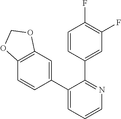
C12=C(C=C(C3=CC=CN=C3C3=CC(F)=C(F)C=C3)C=C1)OCO2
